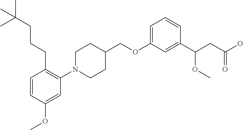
C1(OCC2CCN(C3=C(CCCC(C)(C)C)C=CC(OC)=C3)CC2)=CC=CC(C(CC(O)=O)OC)=C1
